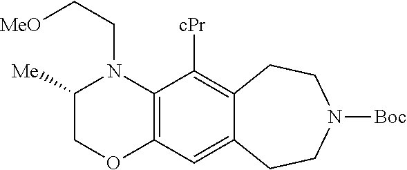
C1([Me])COC2=C(N1CC[OMe])C([cPr])=C1C(=C2)CCN([Boc])CC1
